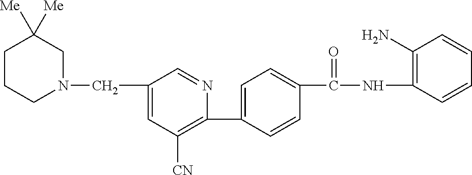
C1(C2=CC=C(C(NC3=C(N)C=CC=C3)=O)C=C2)=C([CN])C=C(CN2CC([Me])([Me])CCC2)C=N1
